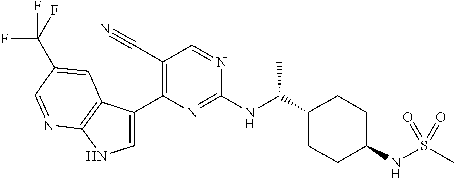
C1(C(NC2=NC(C3=CNC4=C3C=C(C(F)(F)F)C=N4)=C(C#N)C=N2)C)CCC(NS(C)(=O)=O)CC1
